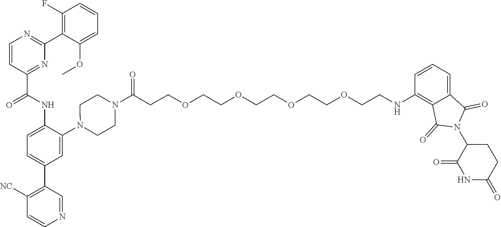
C1=CC(C(NC2=CC=C(C3=C([NC])C=CN=C3)C=C2N2CCN(C(CCOCCOCCOCCOCCNC3=C4C(=CC=C3)C(=O)N(C3C(=O)NC(=O)CC3)C4=O)=O)CC2)=O)=NC(C2=C(F)C=CC=C2OC)=N1
